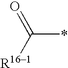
C(*)([R161])=O
